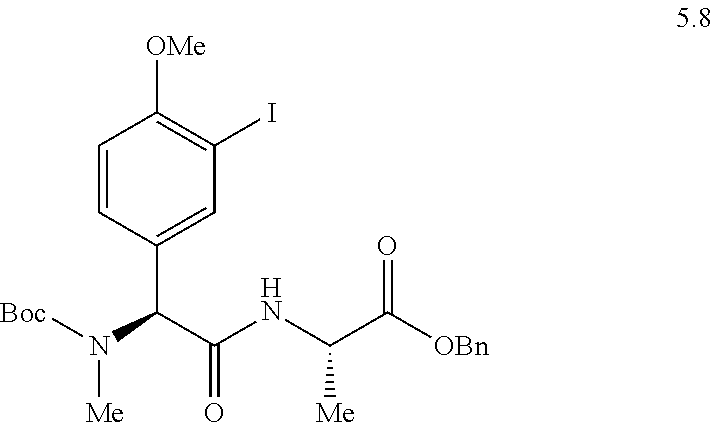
C1=CC(C(C(NC(C([OBn])=O)[Me])=O)N([Boc])[Me])=CC(I)=C1[OMe]
